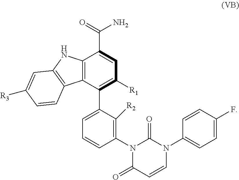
N1(C2=CC=C(F)C=C2)C(=O)N(C2=C([R2])C(C3=C([R1])C=C(C(=O)N)C4=C3C3=C(N4)C=C([R3])C=C3)=CC=C2)C(=O)C=C1
